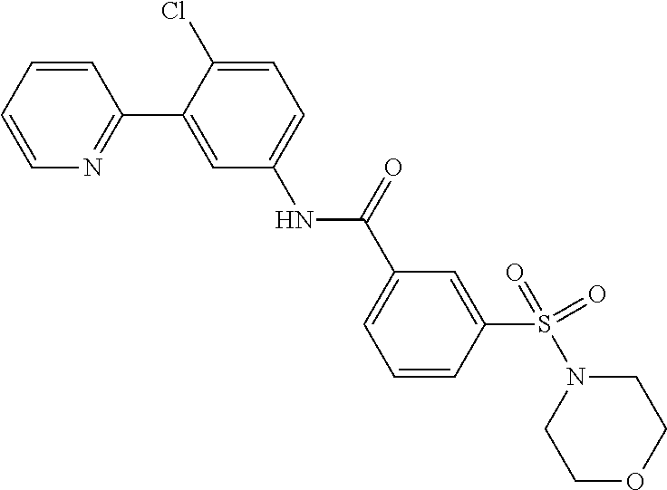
C1=CC=CN=C1C1=CC(NC(C2=CC=CC(S(=O)(=O)N3CCOCC3)=C2)=O)=CC=C1Cl
